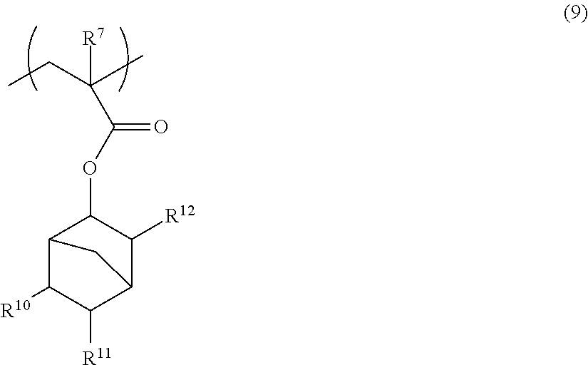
CCC([R7])(C(OC1C2C([R10])C([R11])C(C1[R12])C2)=O)C
